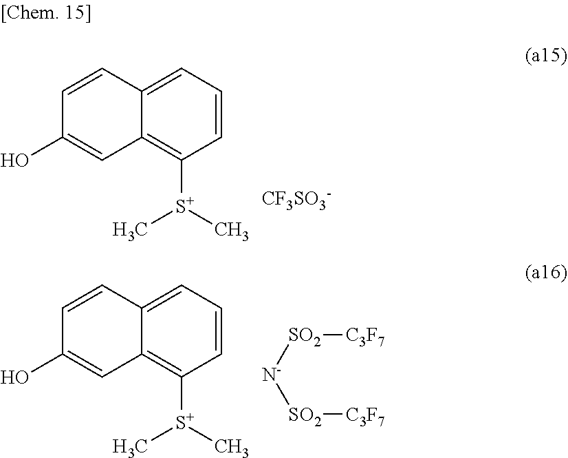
C1=CC2=CC=CC([S+](C)C)=C2C=C1O.[CF3SO3-].C1=CC2=CC=CC([S+](C)C)=C2C=C1O.[SO2]([N-][SO2][C3F7])[C3F7]
